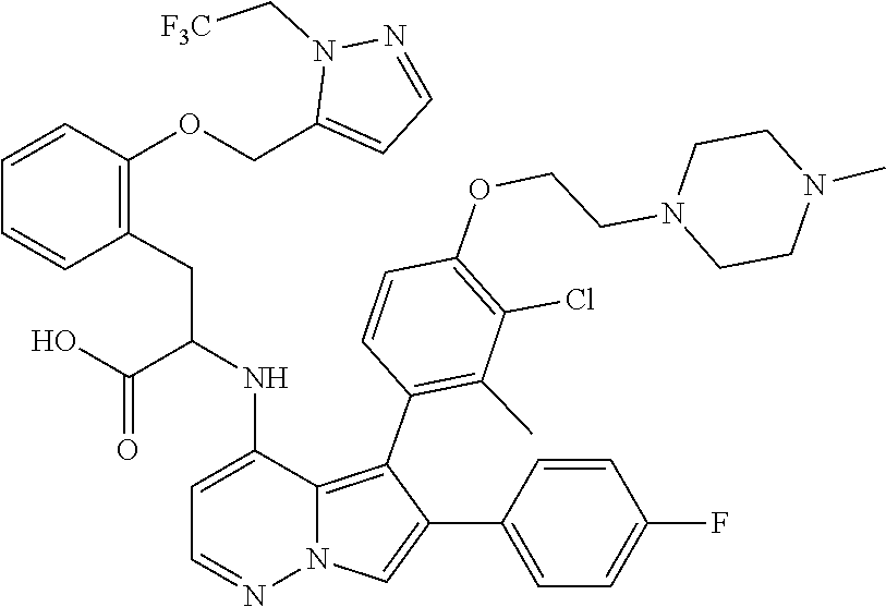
C1CN(CCOC2=C(Cl)C(C)=C(C3=C4C(NC(CC5=C(OCC6=CC=NN6C[F3C])C=CC=C5)C(O)=O)=CC=NN4C=C3C3=CC=C(F)C=C3)C=C2)CCN1C
